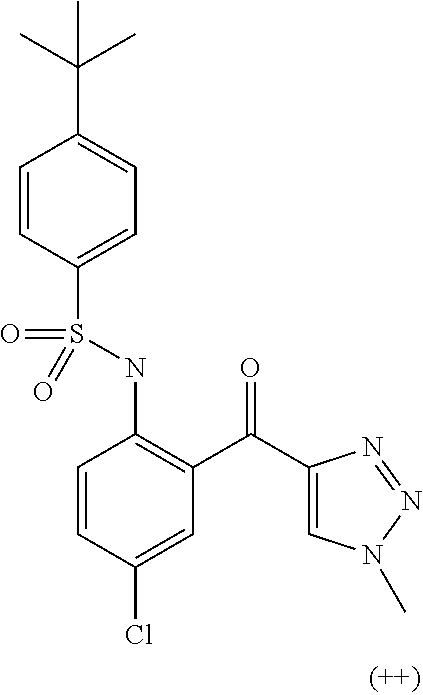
C1=CC(S(NC2=C(C(C3=CN(C)N=N3)=O)C=C(Cl)C=C2)(=O)=O)=CC=C1C(C)(C)C
